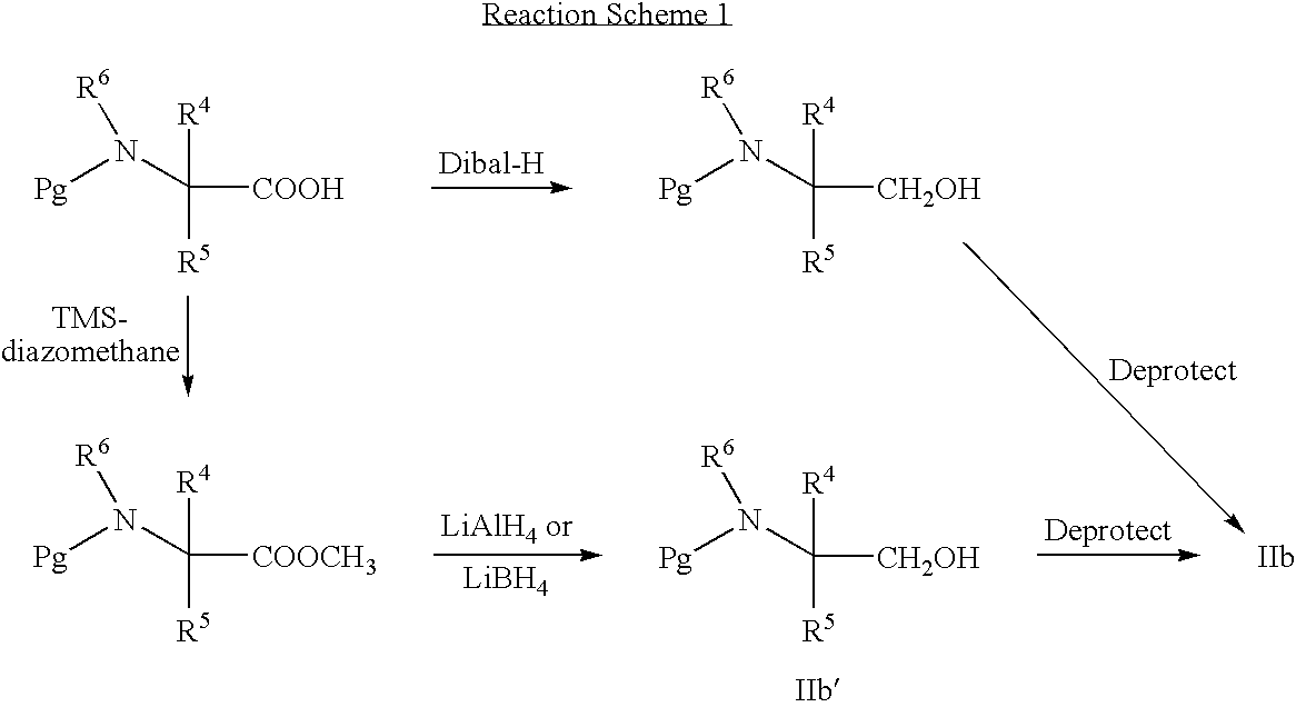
[LiBH4].[Pg]N([R6])C([R4])([R5])[COOH].[Pg]N([R6])C([R4])([R5])[CH2OH].[Pg]N([R6])C([R4])([R5])[COOCH3].[Pg]N([R6])C([R4])([R5])[CH2OH]
